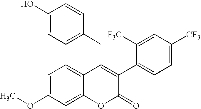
C1(O)=CC=C(CC2=C(C3=CC=C([CF3])C=C3[F3C])C(=O)OC3=CC(OC)=CC=C23)C=C1
